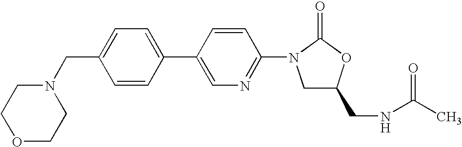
C1(CN2CCOCC2)=CC=C(C2=CN=C(N3C(=O)OC(CNC(C)=O)C3)C=C2)C=C1
